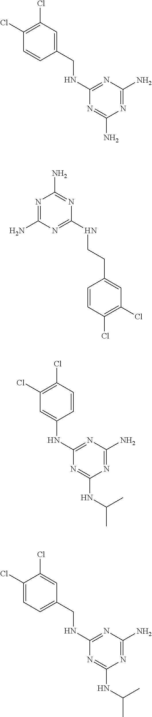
C(NC1=NC(N)=NC(N)=N1)C1=CC(Cl)=C(Cl)C=C1.N1=C(N)N=C(NCCC2=CC(Cl)=C(Cl)C=C2)N=C1N.C1(NC2=NC(N)=NC(NC(C)C)=N2)=CC(Cl)=C(Cl)C=C1.C1(Cl)=CC=C(CNC2=NC(N)=NC(NC(C)C)=N2)C=C1Cl
